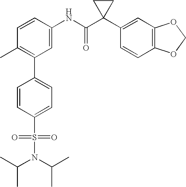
C1(NC(C2(C3=CC4=C(C=C3)OCO4)CC2)=O)=CC(C2=CC=C(S(=O)(=O)N(C(C)C)C(C)C)C=C2)=C(C)C=C1
